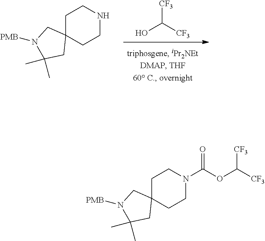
OC([CF3])[CF3].N1CCC2(CC1)CN([PMB])C(C)(C)C2.C1CC2(CCN1C(OC([CF3])[CF3])=O)CN([PMB])C(C)(C)C2
